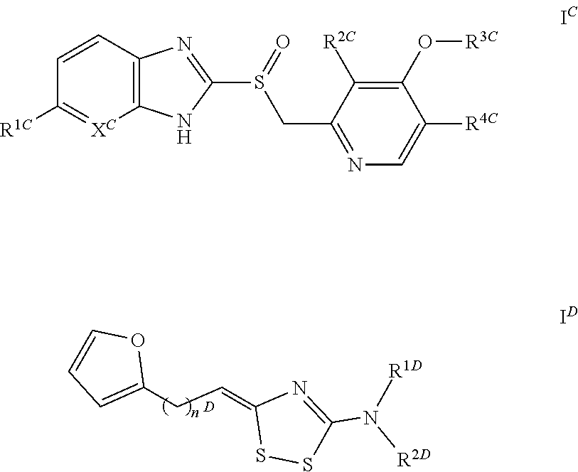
[D].N([R2D])(C1=NC(=CCC2=CC=CO2)SS1)[R1D].S(=O)(CC1=NC=C([R4C])C(O[R3C])=C1[R2C])C1=NC2=C(N1)[XC]=C([R1C])C=C2
